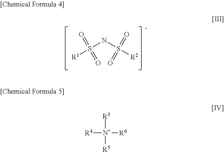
S(NS([R2])(=O)=O)([R1])(=O)=O.[R4][N+]([R6])([R3])[R5]
